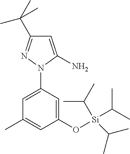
C1(O[Si](C(C)C)(C(C)C)C(C)C)=CC(N2C(N)=CC(C(C)(C)C)=N2)=CC(C)=C1
